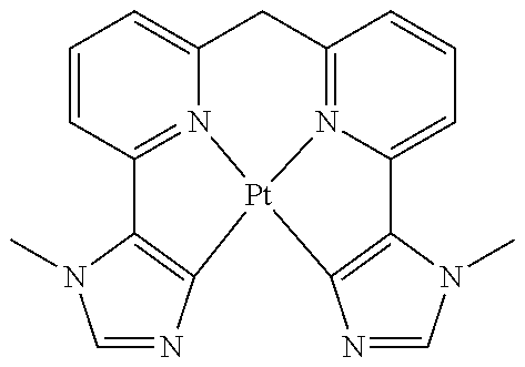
C1=NC2=C(N1C)C1=N3C(=CC=C1)CC1=N4C(=CC=C1)C1=C(N=CN1C)[Pt]234
